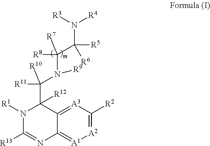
C(C1([R12])N([R1])C([R13])=NC2=[A1][A2]=C([R2])[A3]=C12)([R11])([R10])N(C([R8])([R7])C([R5])(N([R4])[R3])[R6])[R9]
